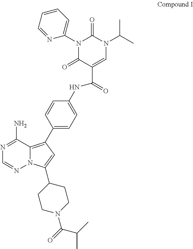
N1=C(N)C2=C(C3=CC=C(NC(=O)C4=CN(C(C)C)C(=O)N(C5=CC=CC=N5)C4=O)C=C3)C=C(C3CCN(C(C(C)C)=O)CC3)N2N=C1
